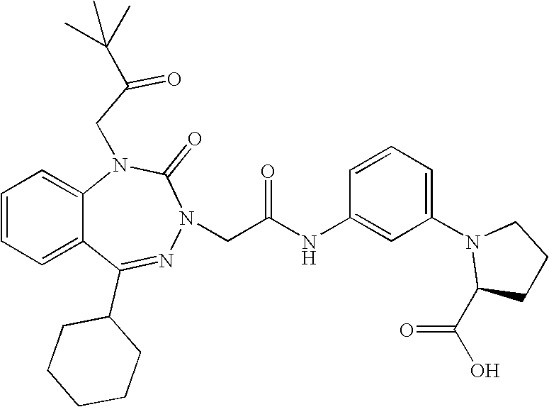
C1=CC=C2C(=C1)N(CC(=O)C(C)(C)C)C(=O)N(CC(NC1=CC(N3C(C(O)=O)CCC3)=CC=C1)=O)N=C2C1CCCCC1
